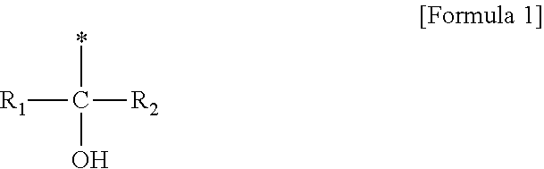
[R1]C([R2])(*)O
